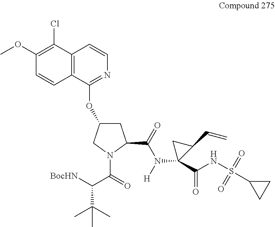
[BocHN]C(C(=O)N1C(C(=O)N([H])C2(C(NS(C3CC3)(=O)=O)=O)C(C=C)C2)CC(OC2=NC=CC3=C2C=CC(OC)=C3Cl)C1)C(C)(C)C
